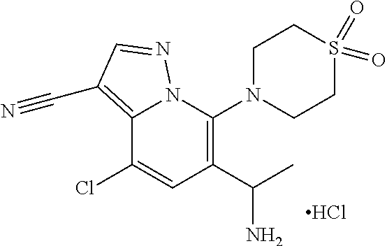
C1(C(C)N)=C(N2CCS(=O)(=O)CC2)N2C(=C(C#N)C=N2)C(Cl)=C1.Cl
